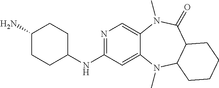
N1=C(NC2CCC(N)CC2)C=C2C(=C1)N(C)C(=O)C1C(N2C)CCCC1
